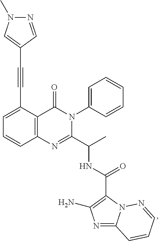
C1=C(C#CC2=CN(C)N=C2)C2=C(C=C1)N=C(C(C)NC(=O)C1=C(N)N=C3N1N=CC=C3)N(C1=CC=CC=C1)C2=O
